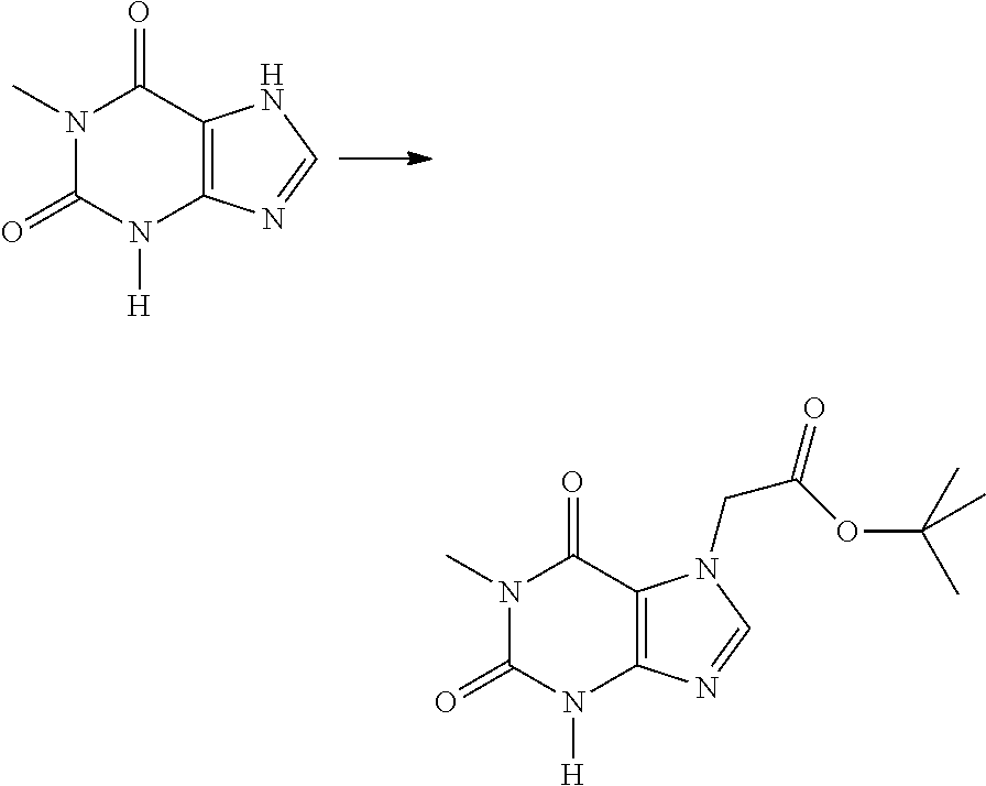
N1(C)C(=O)N([H])C2=C(C1=O)NC=N2.N1(C)C(=O)N([H])C2=C(C1=O)N(CC(=O)OC(C)(C)C)C=N2
